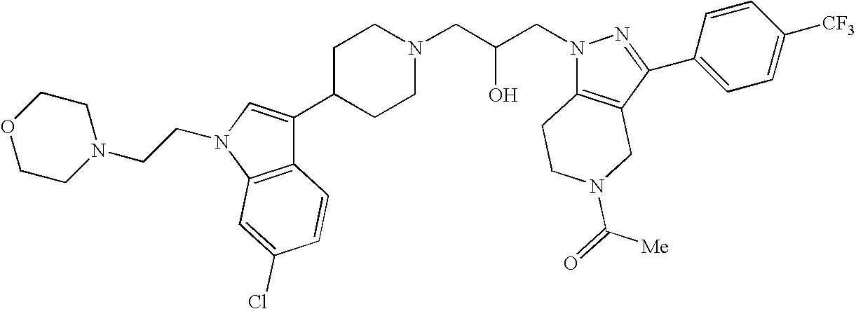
C1C(C2=CN(CCN3CCOCC3)C3=C2C=CC(Cl)=C3)CCN(CC(CN2C3=C(C(C4=CC=C([CF3])C=C4)=N2)CN(C(=O)[Me])CC3)O)C1
